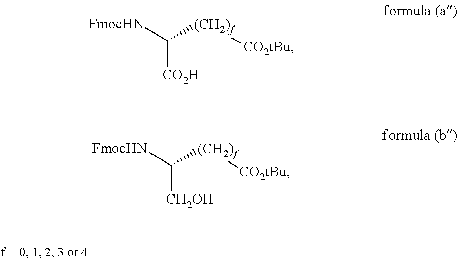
[FmocHN]C([(CH2)f][CO2tBu])[CO2H].[FmocHN]C([(CH2)f][CO2tBu])[CH2OH]
